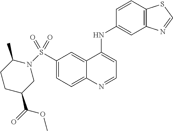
C1(S(=O)(=O)N2CC(C(OC)=O)CCC2C)=CC=C2C(=C1)C(NC1=CC3=C(C=C1)SC=N3)=CC=N2
